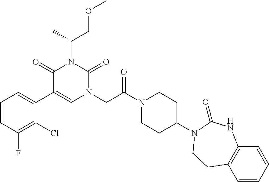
C1=CC(F)=C(Cl)C(C2=CN(CC(N3CCC(N4C(=O)NC5=C(C=CC=C5)CC4)CC3)=O)C(=O)N(C(COC)C)C2=O)=C1
